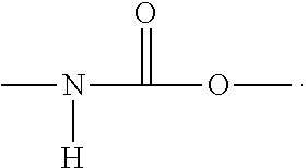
CN([H])C(=O)OC
